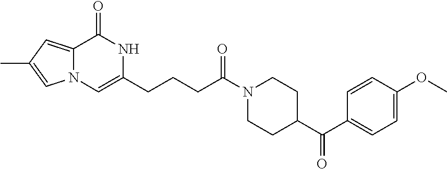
N12C(=CC(C)=C1)C(=O)NC(CCCC(N1CCC(C(C3=CC=C(OC)C=C3)=O)CC1)=O)=C2
